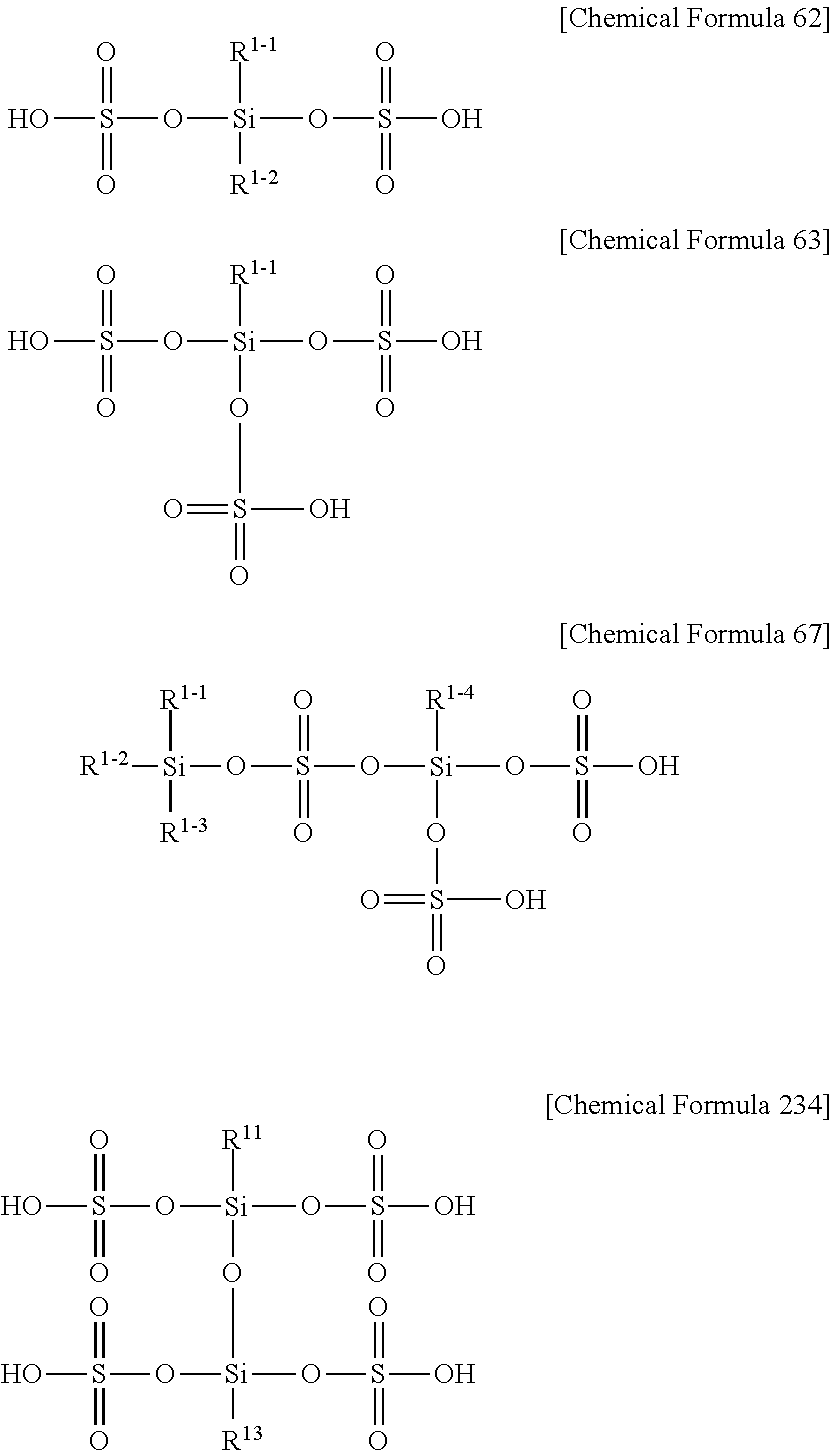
OS(=O)(O[Si]([R11])(O[Si](OS(O)(=O)=O)(OS(=O)(O)=O)[R13])OS(O)(=O)=O)=O.OS(=O)(O[Si]([R1-1])([R1-2])OS(O)(=O)=O)=O.OS(=O)(O[Si]([R1-1])(OS(=O)(O)=O)OS(O)(=O)=O)=O.O(S(=O)(O[Si]([R1-4])(OS(O)(=O)=O)OS(=O)(O)=O)=O)[Si]([R1-2])([R1-3])[R1-1]
